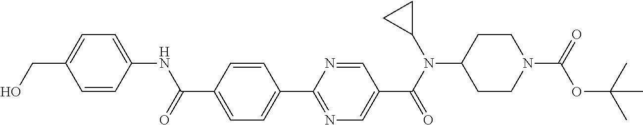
C1(C(=O)NC2=CC=C(CO)C=C2)=CC=C(C2=NC=C(C(N(C3CC3)C3CCN(C(=O)OC(C)(C)C)CC3)=O)C=N2)C=C1
